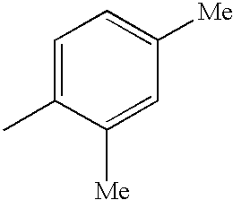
C1=C(C)C([Me])=CC([Me])=C1
